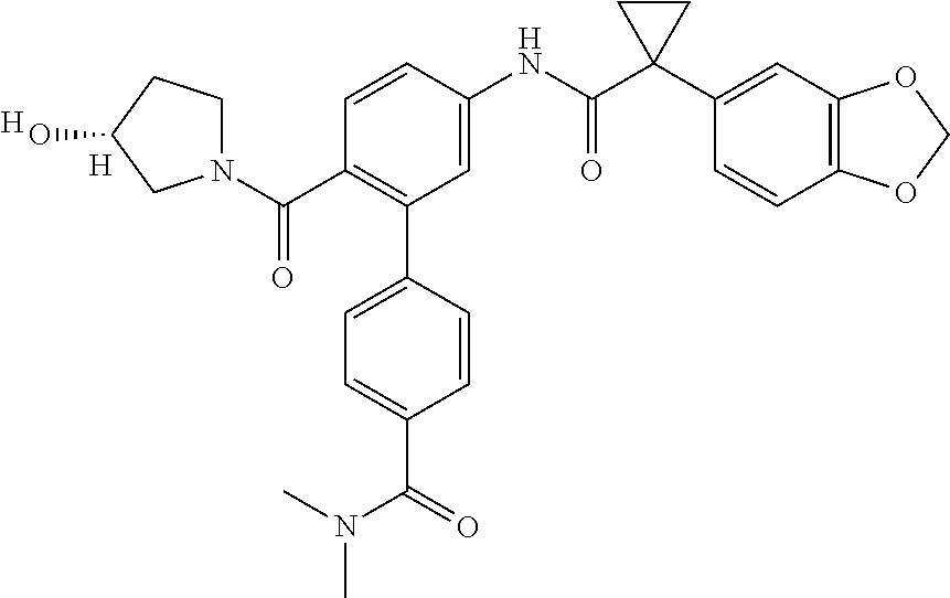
[H].[H].C1=C(NC(C2(C3=CC4=C(C=C3)OCO4)CC2)=O)C=CC(C(N2CCC(O)C2)=O)=C1C1=CC=C(C(=O)N(C)C)C=C1
